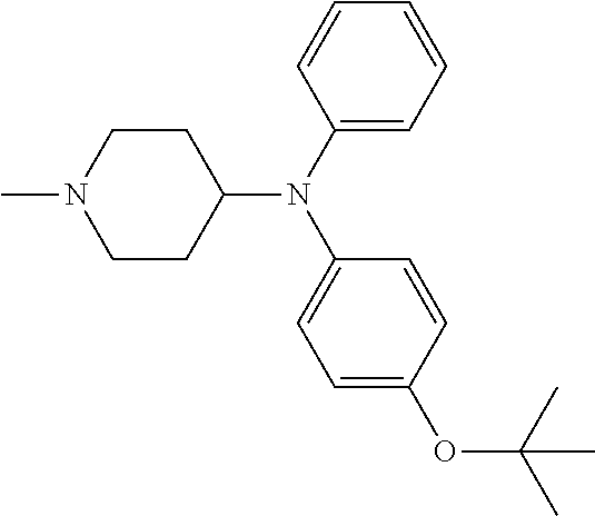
C1(N(C2CCN(C)CC2)C2=CC=C(OC(C)(C)C)C=C2)=CC=CC=C1
